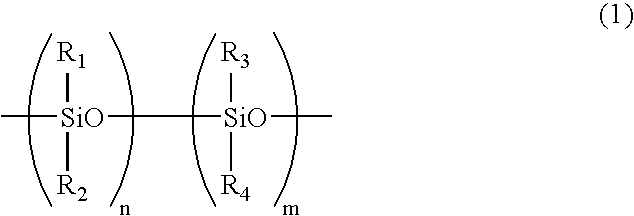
C[SiO]([R1])([R2])[SiO]([R3])([R4])C
